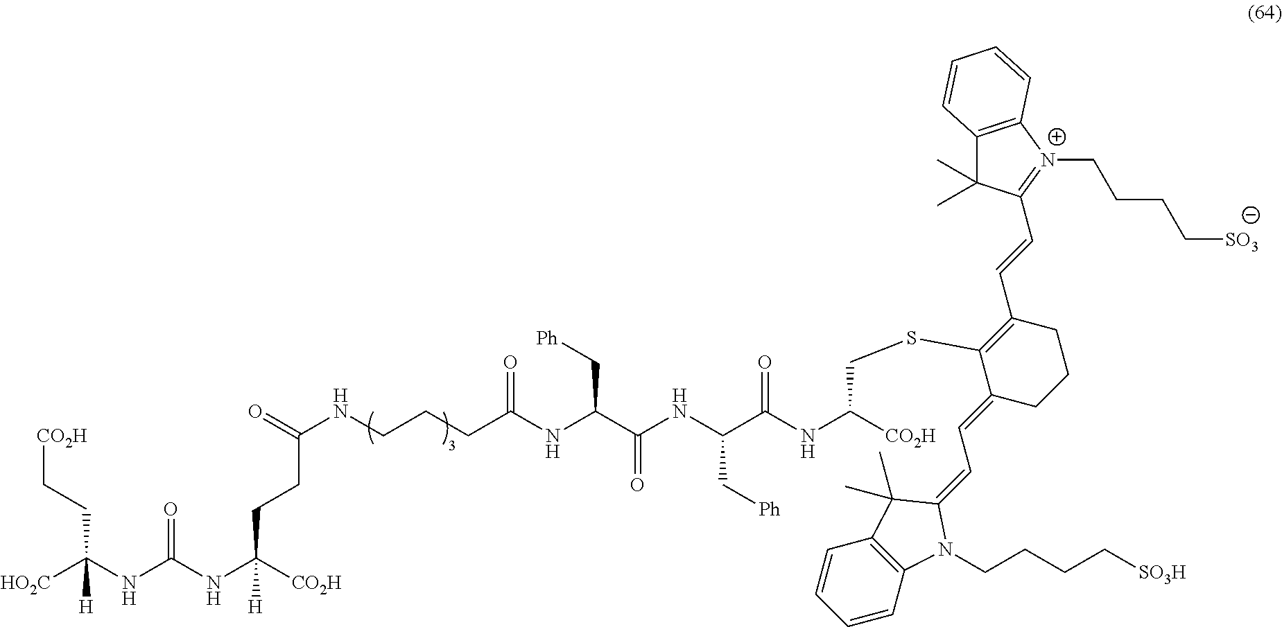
[HO2C]C(NC(NC([CO2H])(CCC(=O)NCCCC(NC(C(NC(C(NC([CO2H])CSC1=C(C=CC2=[N+](CCCC[SO3])C3=C(C2(C)C)C=CC=C3)CCCC1=CC=C1N(CCCC[SO3H])C2=C(C=CC=C2)C1(C)C)=O)C[Ph])=O)C[Ph])=O)[H])=O)(CC[CO2H])[H]
